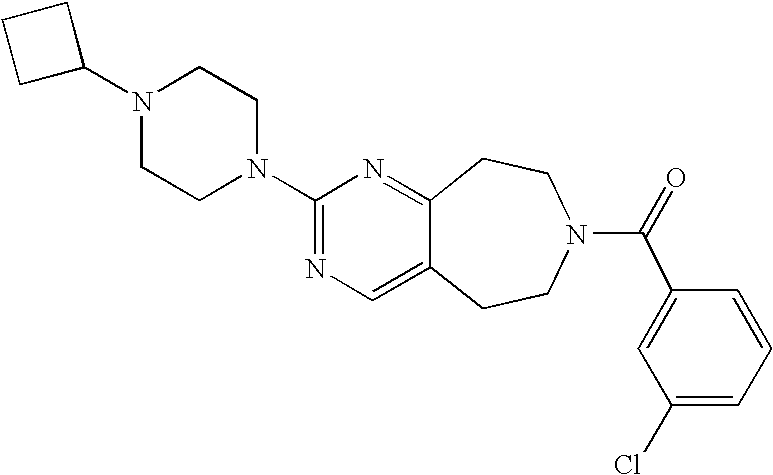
C1C(N2CCN(C3=NC=C4C(=N3)CCN(C(=O)C3=CC(Cl)=CC=C3)CC4)CC2)CC1
